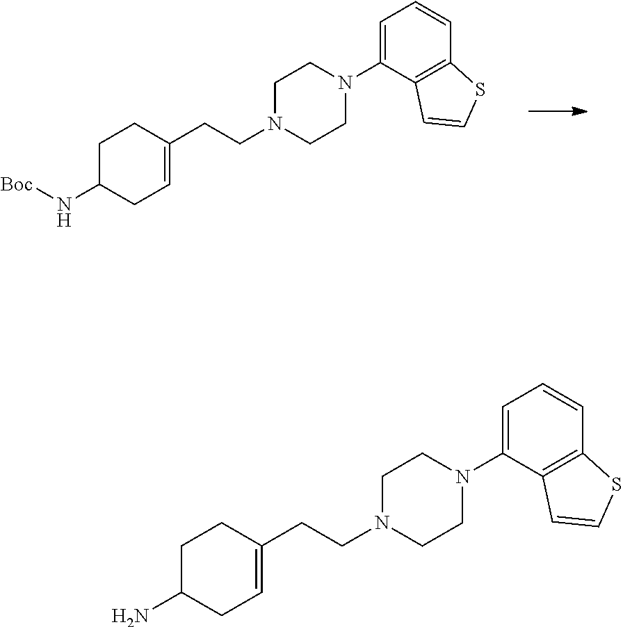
[Boc]NC1CC=C(CCN2CCN(C3=CC=CC4=C3C=CS4)CC2)CC1.NC1CC=C(CCN2CCN(C3=CC=CC4=C3C=CS4)CC2)CC1
